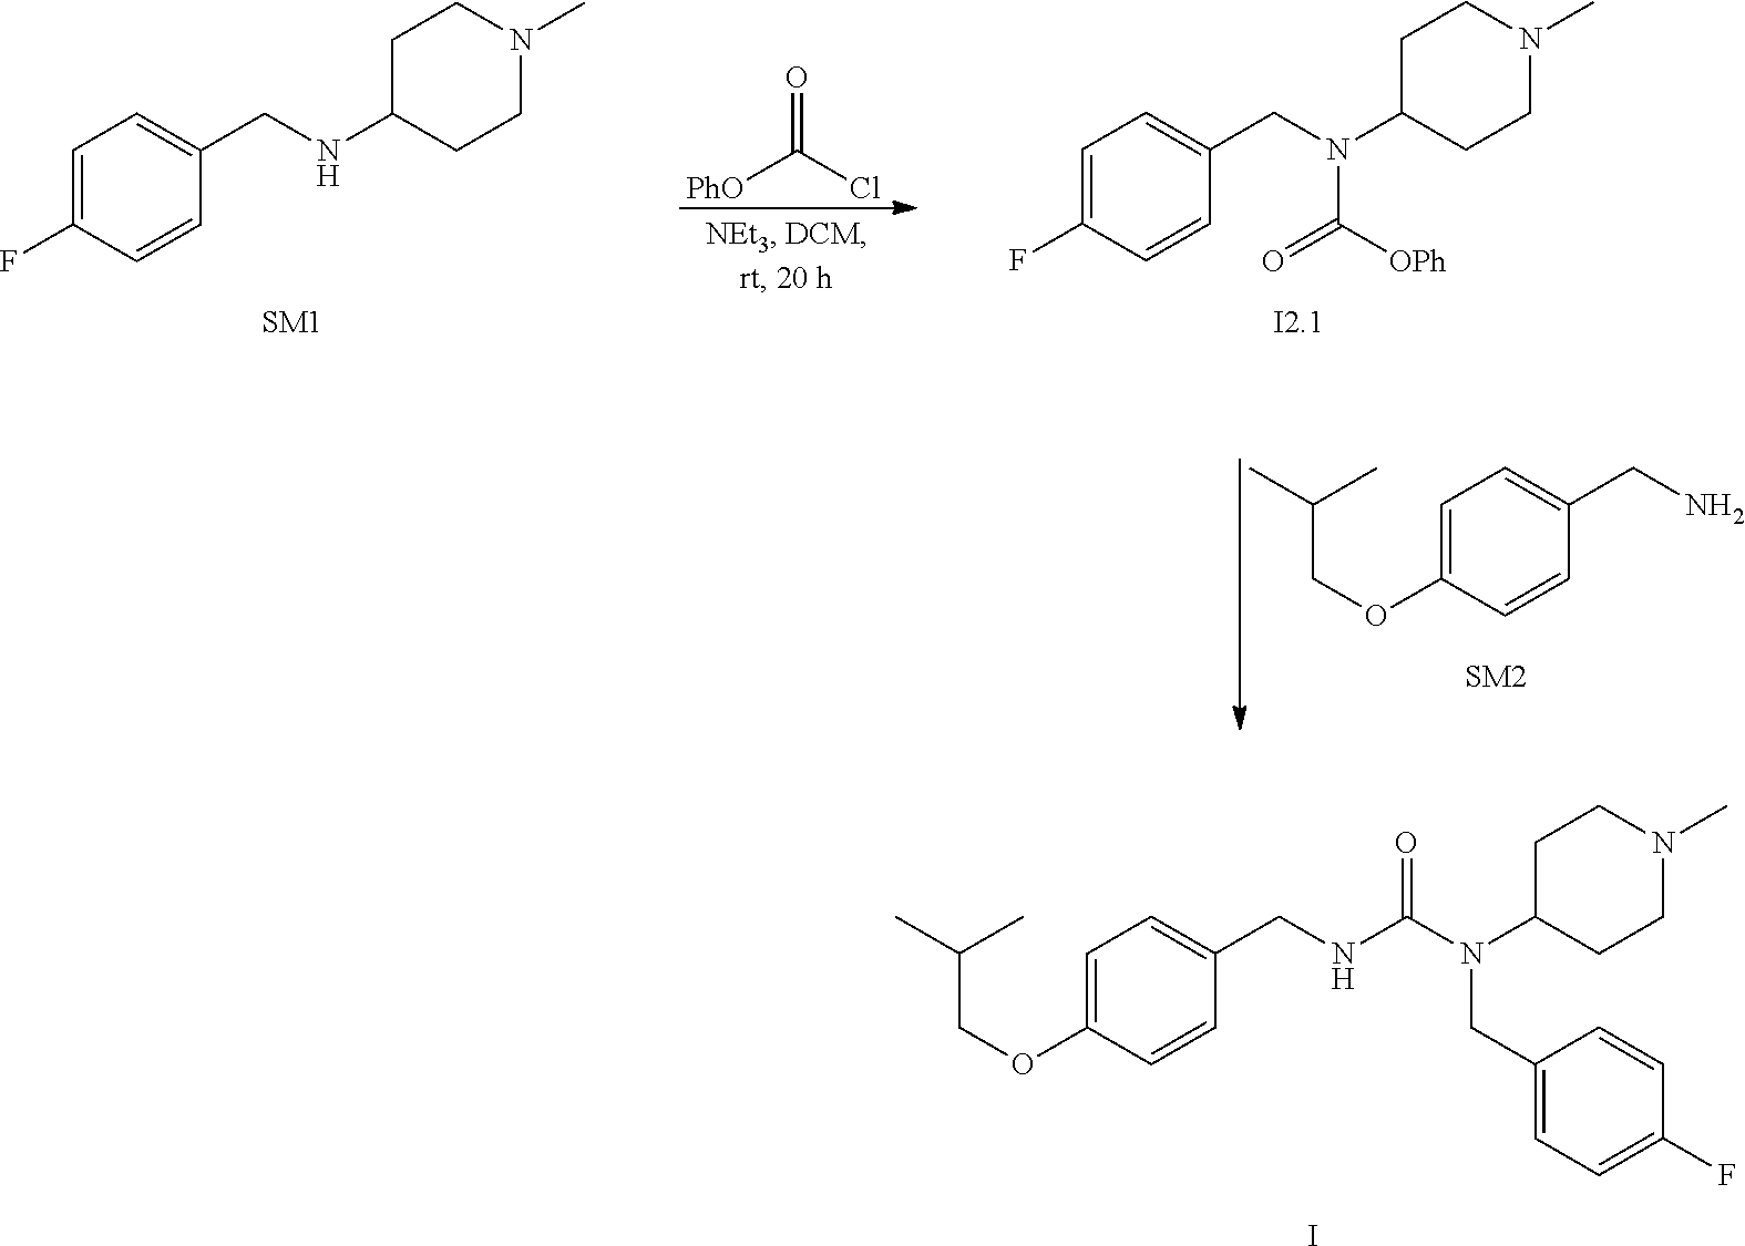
C(COC1=CC=C(CNC(N(C2CCN(C)CC2)CC2=CC=C(F)C=C2)=O)C=C1)(C)C.I.C1=C(F)C=CC(CNC2CCN(C)CC2)=C1.C(COC1=CC=C(CN)C=C1)(C)C.[PhO]C(Cl)=O.C1=C(F)C=CC(CN(C2CCN(C)CC2)C(=O)[OPh])=C1
